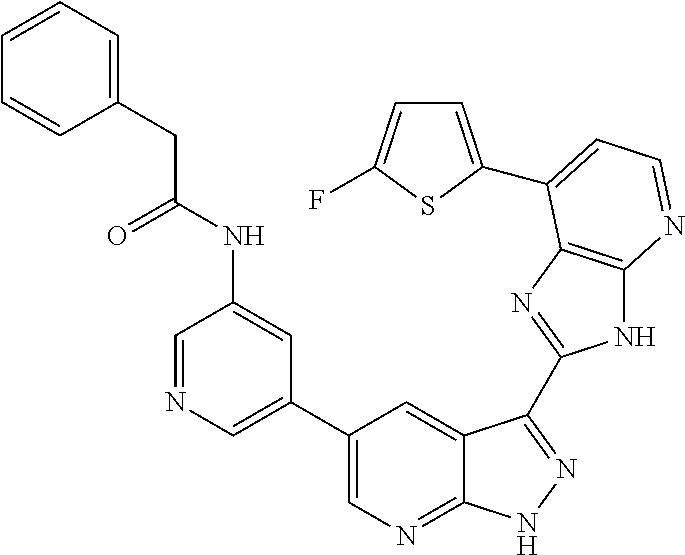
C1=NC=C(C2=CN=C3C(=C2)C(C2=NC4=C(N2)N=CC=C4C2=CC=C(F)S2)=NN3)C=C1NC(CC1=CC=CC=C1)=O
